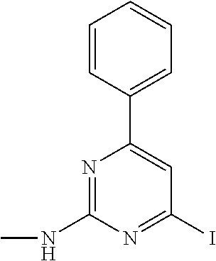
C1(C2=CC(I)=NC(NC)=N2)=CC=CC=C1
